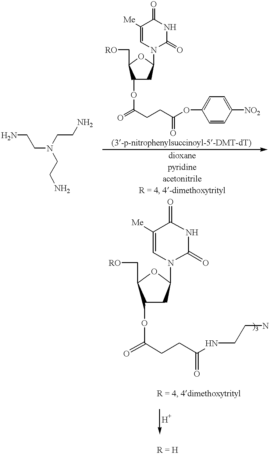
NCCN(CCN)CCN.C1=C([Me])C(=O)NC(=O)N1C1CC(OC(=O)CCC(OC2=CC=C([NO2])C=C2)=O)C(C[RO])O1.C1=C([Me])C(=O)NC(=O)N1C1CC(OC(=O)CCC(NCCN)=O)C(C[RO])O1.[)3]
